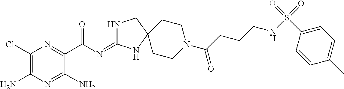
C1(Cl)=C(N)N=C(N)C(C(N=C2NCC3(N2)CCN(C(CCCNS(=O)(=O)C2=CC=C(C)C=C2)=O)CC3)=O)=N1
